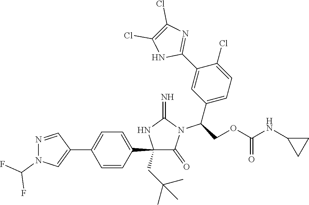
C1(C2=CC=C(C3=CN(C(F)F)N=C3)C=C2)(CC(C)(C)C)C(=O)N(C(C2=CC=C(Cl)C(C3=NC(Cl)=C(Cl)N3)=C2)COC(NC2CC2)=O)C(=N)N1
